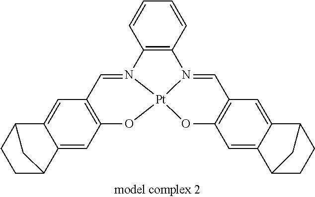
C1=C2C(=CC3=C1O[Pt]14N(=C3)C3=C(C=CC=C3)N1=CC1=C(O4)C=C3C4CCC(C3=C1)C4)C1CCC2C1
